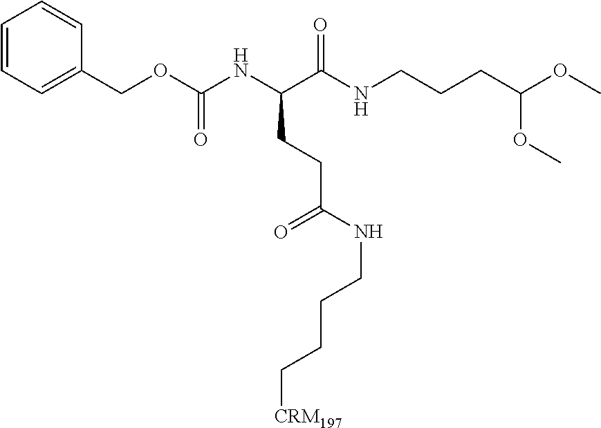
C1=CC=C(COC(NC(C(NCCCC(OC)OC)=O)CCC(NCCCC[CRM197])=O)=O)C=C1
